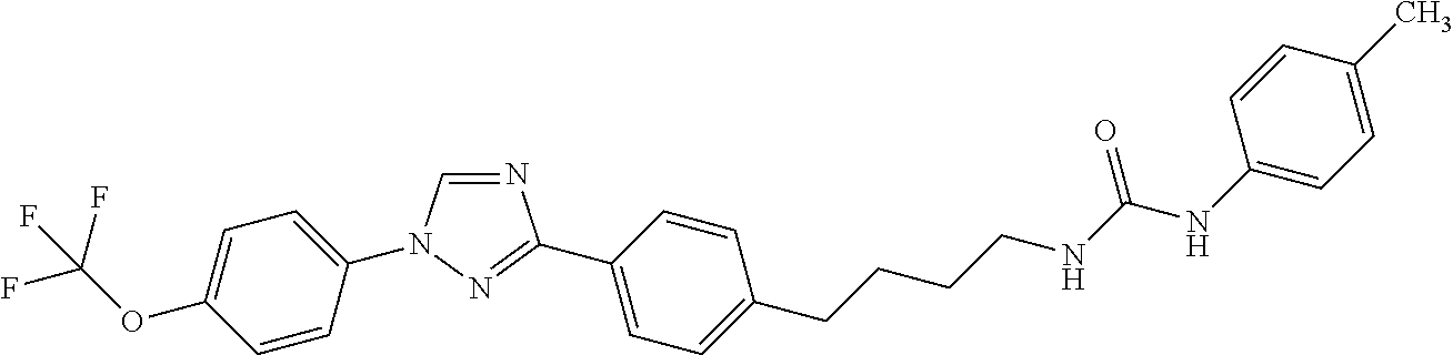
C1=C(OC(F)(F)F)C=CC(N2C=NC(C3=CC=C(CCCCNC(NC4=CC=C(C)C=C4)=O)C=C3)=N2)=C1
